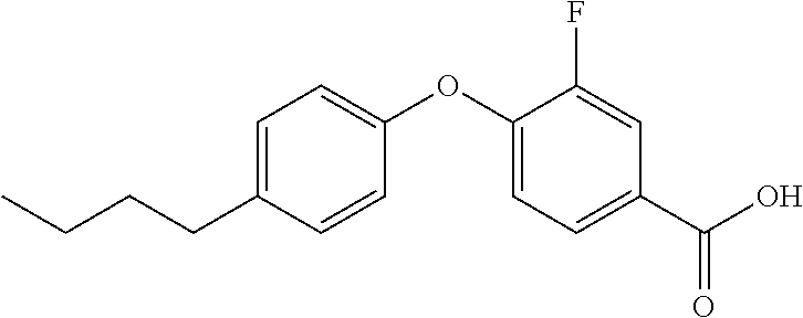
C1(OC2=CC=C(C(O)=O)C=C2F)=CC=C(CCCC)C=C1
